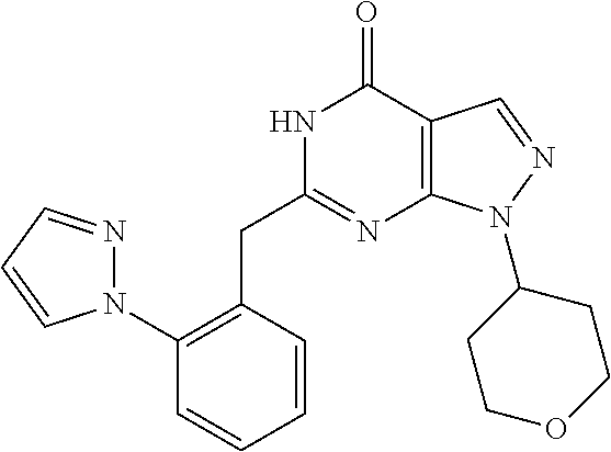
C1=CC(CC2=NC3=C(C(=O)N2)C=NN3C2CCOCC2)=C(N2N=CC=C2)C=C1
